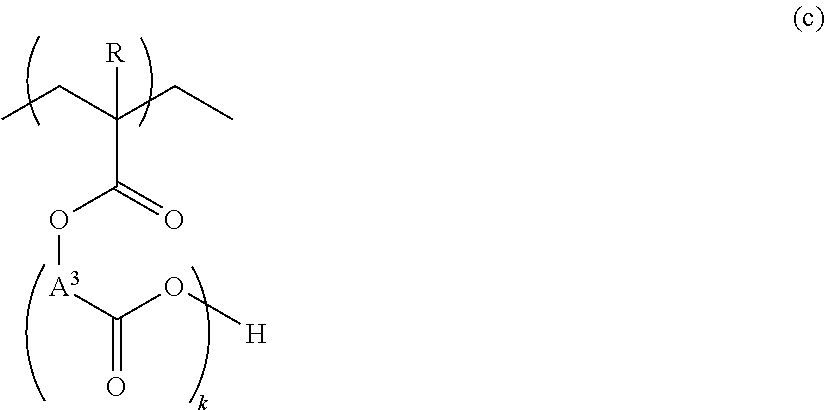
C(C(CC)([R])C(=O)O[A3]C(O[H])=O)C
